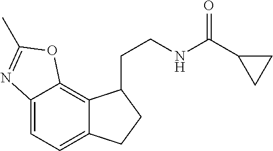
C12=CC=C3C(=C1OC(C)=N2)C(CCNC(=O)C1CC1)CC3
